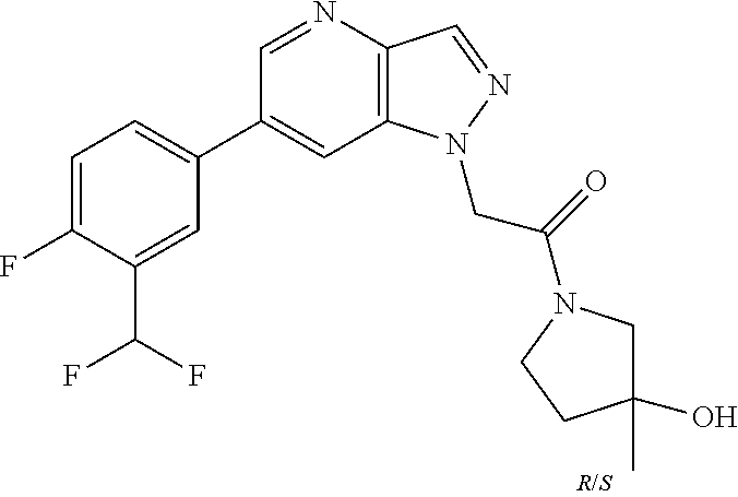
C1(C2=CC=C(F)C(C(F)F)=C2)=CC2=C(C=NN2CC(=O)N2CC(O)(C)CC2)N=C1
